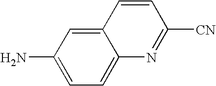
C12=CC(N)=CC=C1N=C([CN])C=C2
